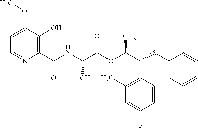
C1(C(=O)NC(C(OC(C(SC2=CC=CC=C2)C2=C(C)C=C(F)C=C2)C)=O)C)=C(O)C(OC)=CC=N1
